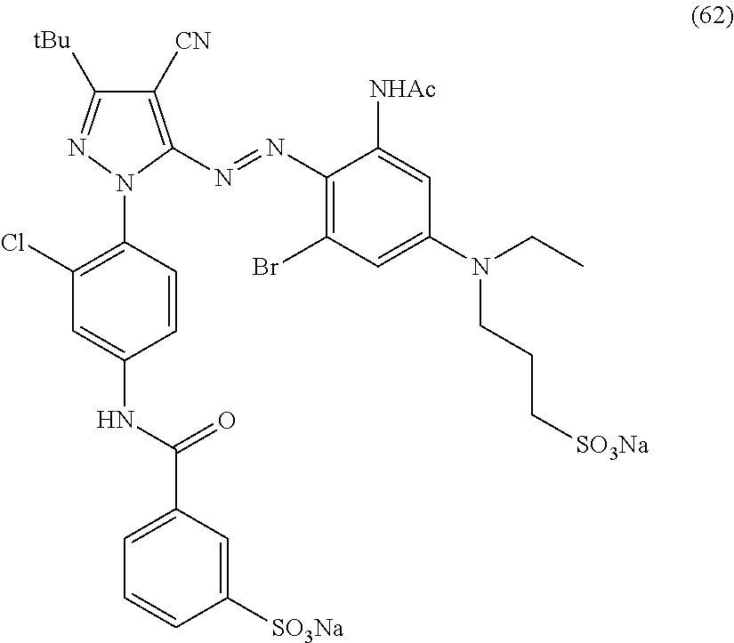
C1([CN])=C(N=NC2=C(Br)C=C(N(CC)CCC[SO3Na])C=C2[NHAc])N(C2=C(Cl)C=C(NC(C3=CC=CC([SO3Na])=C3)=O)C=C2)N=C1[tBu]
